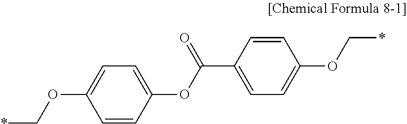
*COC1=CC=C(OC(C2=CC=C(OC*)C=C2)=O)C=C1
